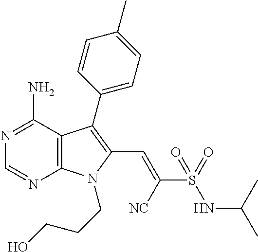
N1=C(N)C2=C(N=C1)N(CCCO)C(C=C([NC])S(=O)(NC(C)C)=O)=C2C1=CC=C(C)C=C1
